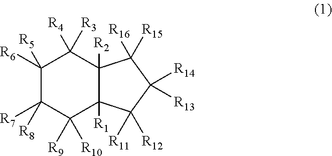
C1([R6])([R5])C([R7])([R8])C([R9])([R10])C2([R1])C([R2])(C1([R4])[R3])C([R16])([R15])C([R14])([R13])C2([R11])[R12]
